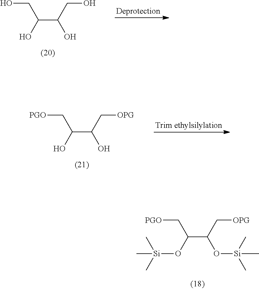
[PGO]CC(C(C[OPG])O[Si](C)(C)C)O[Si](C)(C)C.OCC(C(CO)O)O.[PGO]CC(C(C[OPG])O)O
